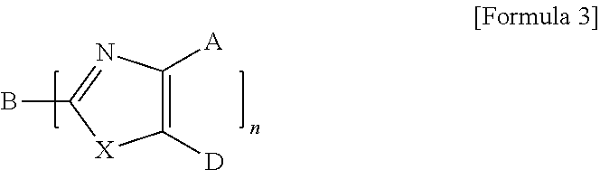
C1([D])=C([A])N=C(B)[X]1
